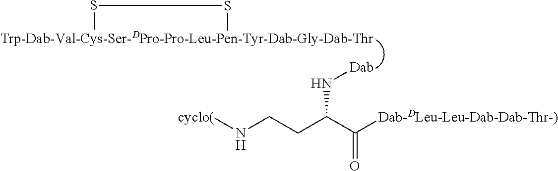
[Trp-Dab-Val-Cys-Ser-DPro-Pro-Leu-Pen-Tyr-Dab-Gly-Dab-Thr]1SS1.[Dab]NC(CCN[cyclo(])C([Dab-DLeu-Leu-Dab-Dab-Thr-)])=O
